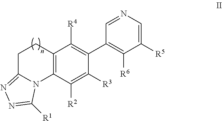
C12=C(C([R4])=C(C3=C([R6])C([R5])=CN=C3)C([R3])=C1[R2])CCC1=NN=C([R1])N21
